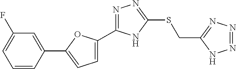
C1(F)=CC=CC(C2=CC=C(C3=NN=C(SCC4=NN=NN4)N3)O2)=C1
